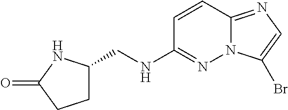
C1=CC2=NC=C(Br)N2N=C1NCC1CCC(=O)N1
